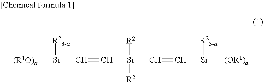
[(R1O)a][Si]([R23-a])C=C[Si](C=C[Si]([R23-a])[(OR1)a])([R2])[R2]
